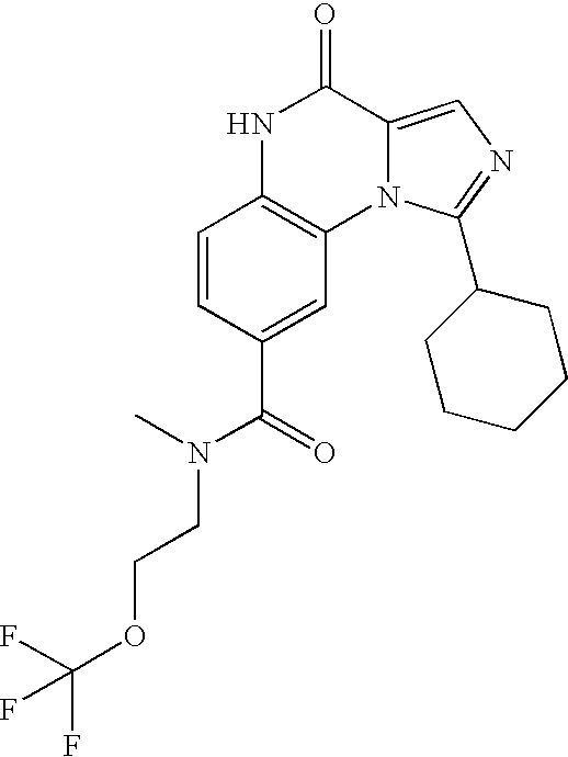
C1=CC(C(=O)N(C)CCOC(F)(F)F)=CC2=C1NC(=O)C1=CN=C(C3CCCCC3)N21
